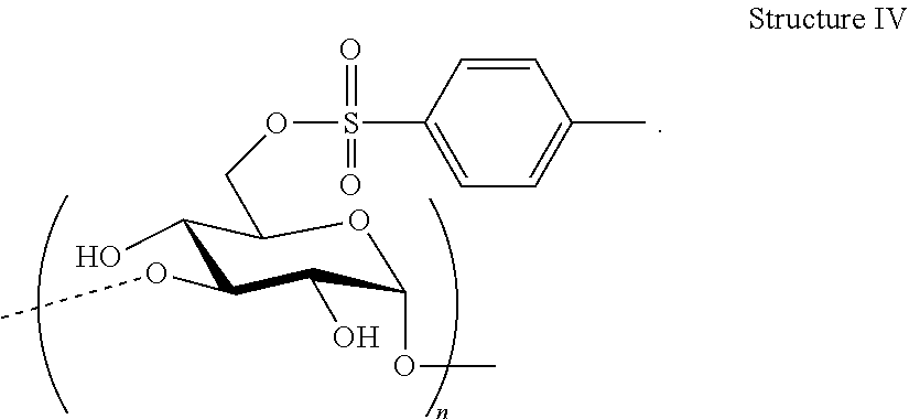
C1(O)C(OC)C(O)C(OC)OC1COS(C1=CC=C(C)C=C1)(=O)=O
